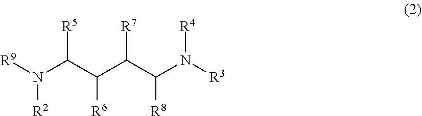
[R9]N(C(C(C(C(N([R3])[R4])[R8])[R7])[R6])[R5])[R2]
